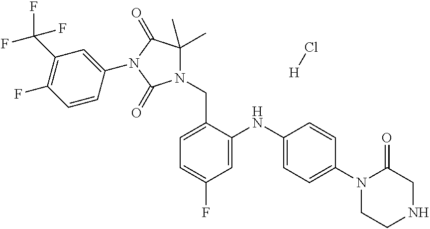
C1(N2C(=O)N(CC3=CC=C(F)C=C3NC3=CC=C(N4CCNCC4=O)C=C3)C(C)(C)C2=O)=CC(C(F)(F)F)=C(F)C=C1.[H]Cl
